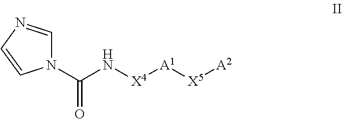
N([X4][A1][X5][A2])C(N1C=NC=C1)=O
